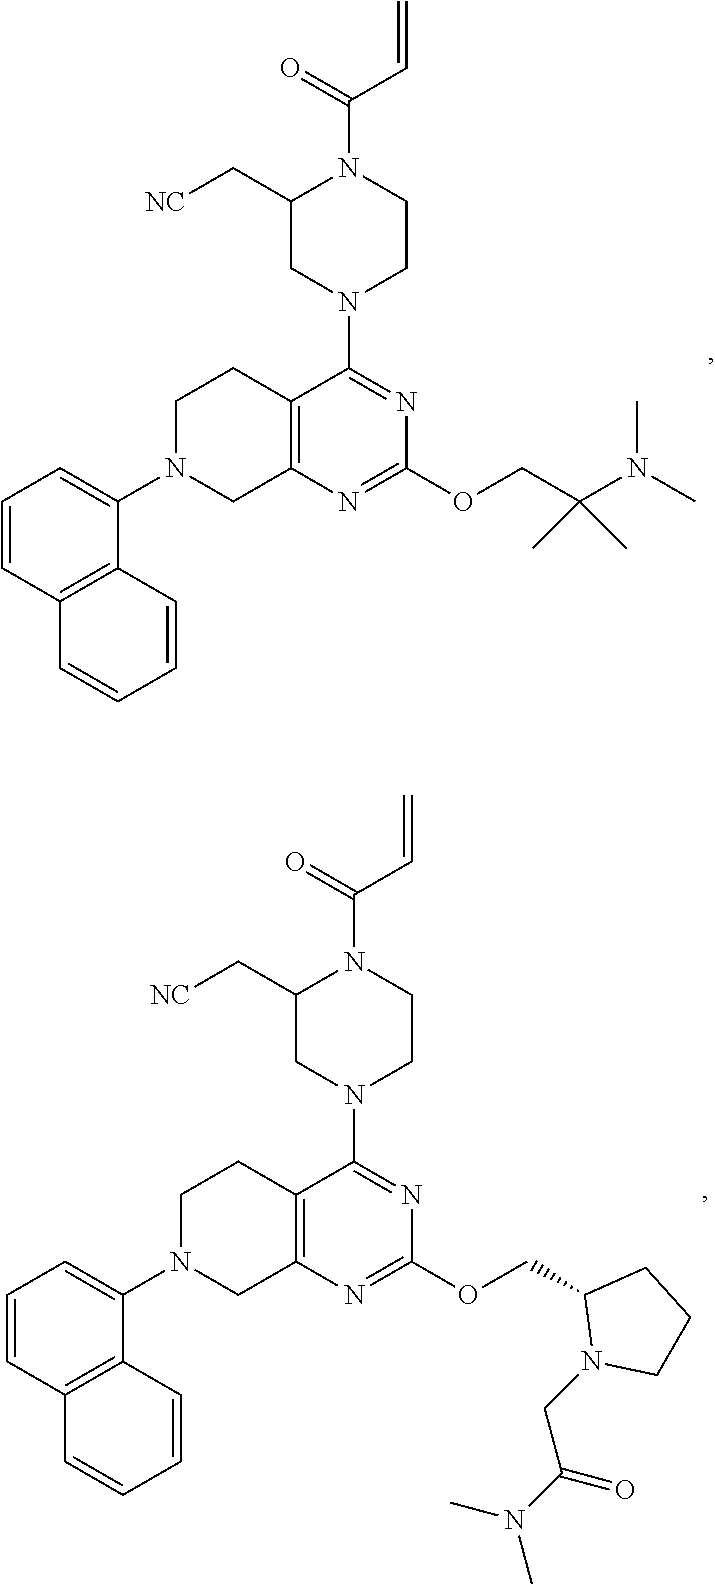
C12=C(N=C(OCC(N(C)C)(C)C)N=C1N1CCN(C(=O)C=C)C(C[NC])C1)CN(C1=CC=CC3=C1C=CC=C3)CC2.C12=C(N=C(OCC3N(CC(N(C)C)=O)CCC3)N=C1N1CCN(C(=O)C=C)C(C[NC])C1)CN(C1=CC=CC3=C1C=CC=C3)CC2
